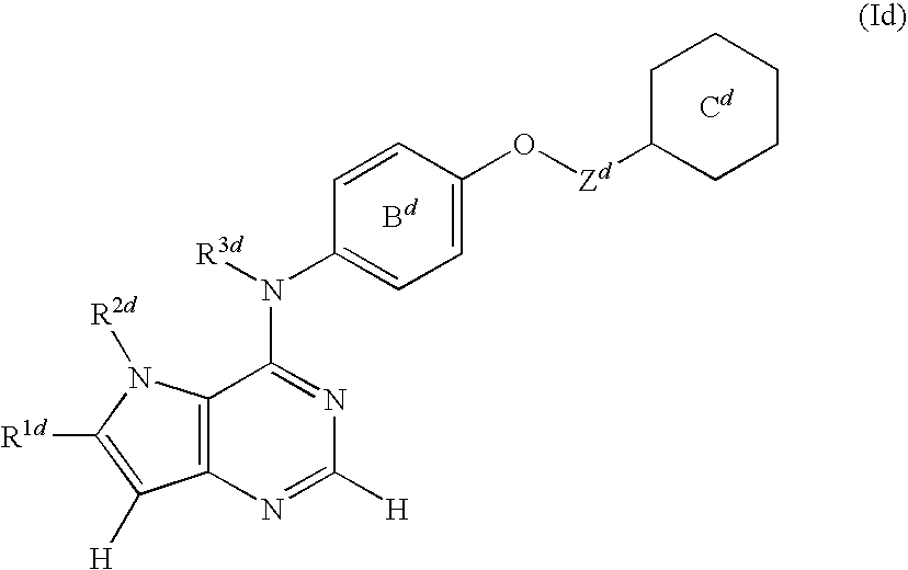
C1([R1d])=C([H])C2=C(C(N(C3=CC=C(O[Zd]C4CCCCC4)C=C3)[R3d])=NC([H])=N2)N1[R2d].[Bd].[Cd]
